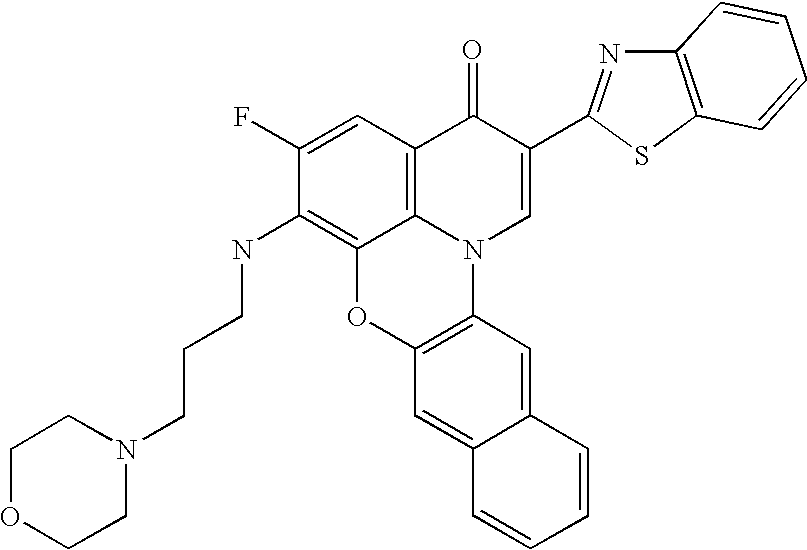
C1(F)=CC2=C3C(=C1NCCCN1CCOCC1)OC1=C(N3C=C(C3=NC4=C(S3)C=CC=C4)C2=O)C=C2C(=C1)C=CC=C2
